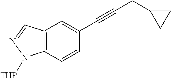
C12=C(C=CC(C#CCC3CC3)=C1)N([THP])N=C2
